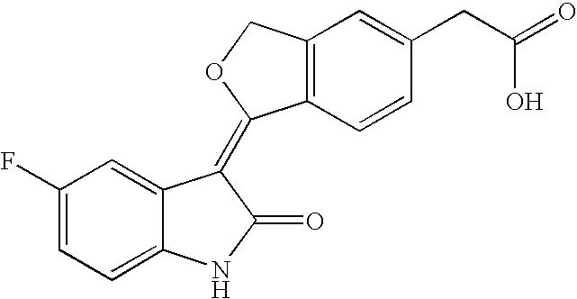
C1=C2C(=CC=C1F)NC(=O)C2=C1C2=C(C=C(CC(=O)O)C=C2)CO1
